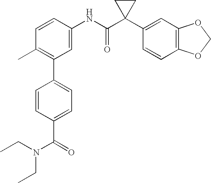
C1(NC(C2(C3=CC4=C(C=C3)OCO4)CC2)=O)=CC(C2=CC=C(C(N(CC)CC)=O)C=C2)=C(C)C=C1
